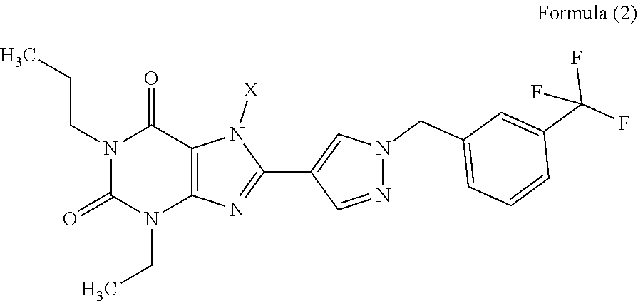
N1(CC)C(=O)N(CCC)C(=O)C2=C1N=C(C1=CN(CC3=CC=CC(C(F)(F)F)=C3)N=C1)N2[X]
